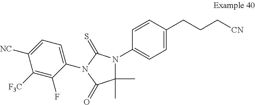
C1=CC(N2C(C)(C)C(=O)N(C3=CC=C([NC])C([F3C])=C3F)C2=S)=CC=C1CCC[CN]
